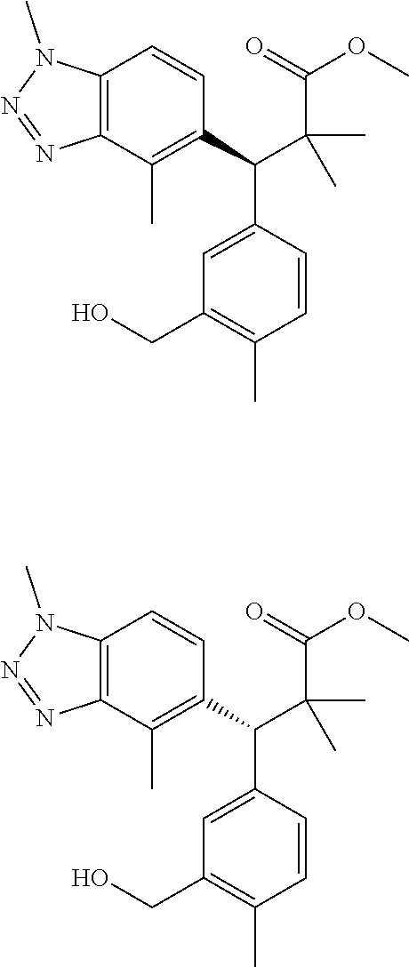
C1=C(C(C2=C(C)C3=C(C=C2)N(C)N=N3)C(C)(C)C(=O)OC)C=CC(C)=C1CO.C1=C(C(C2=C(C)C3=C(C=C2)N(C)N=N3)C(C)(C)C(=O)OC)C=CC(C)=C1CO
